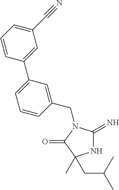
N1C(=N)N(CC2=CC(C3=CC(C#N)=CC=C3)=CC=C2)C(=O)C1(CC(C)C)C
